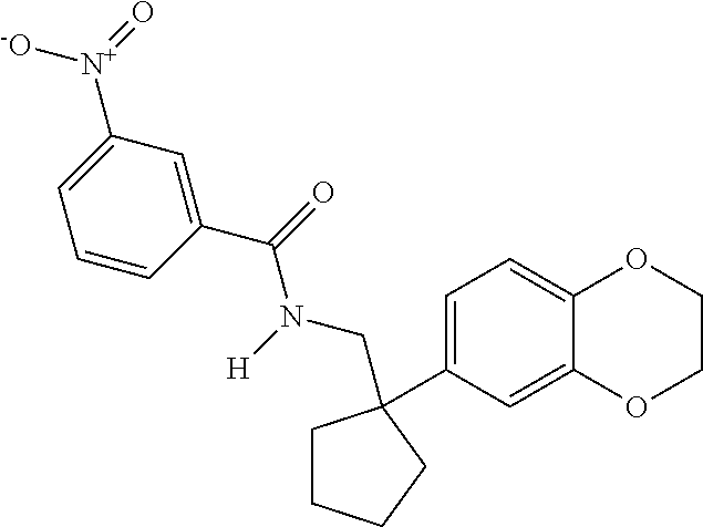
C1=CC(C(=O)N([H])CC2(C3=CC=C4C(=C3)OCCO4)CCCC2)=CC([N+](=O)[-O])=C1
